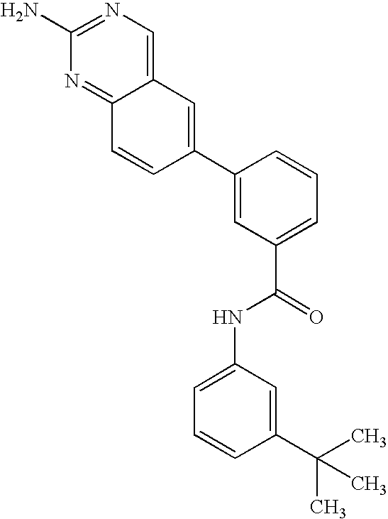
C12=CN=C(N)N=C1C=CC(C1=CC(C(NC3=CC=CC(C(C)(C)C)=C3)=O)=CC=C1)=C2
